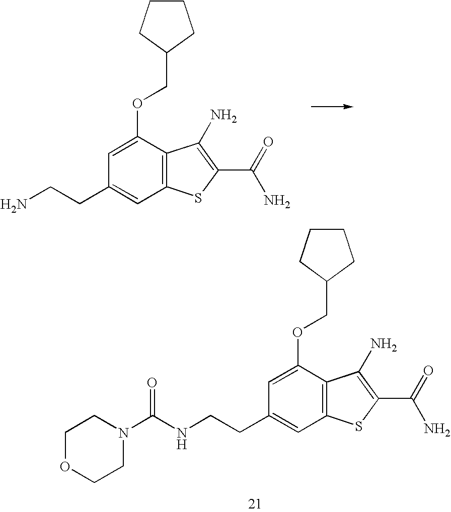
C12=C(C(OCC3CCCC3)=CC(CCNC(N3CCOCC3)=O)=C1)C(N)=C(C(=O)N)S2.C12=C(C(OCC3CCCC3)=CC(CCN)=C1)C(N)=C(C(=O)N)S2
